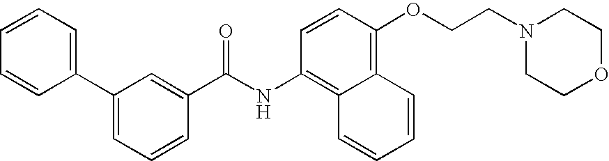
C1=CC(OCCN2CCOCC2)=C2C(=C1NC(C1=CC(C3=CC=CC=C3)=CC=C1)=O)C=CC=C2
